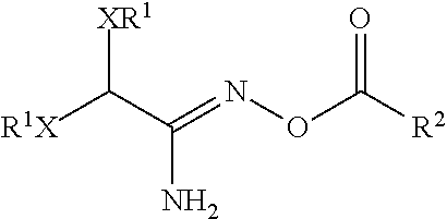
[XR1]C(C(=NOC([R2])=O)N)[R1X]
